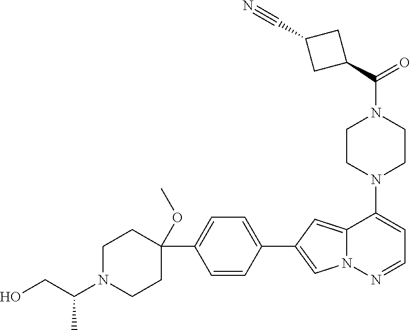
N1(C2=CC=NN3C2=CC(C2=CC=C(C4(OC)CCN(C(CO)C)CC4)C=C2)=C3)CCN(C(=O)C2CC(C#N)C2)CC1
